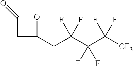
C1(CC(C(C([CF3])(F)F)(F)F)(F)F)OC(=O)C1
